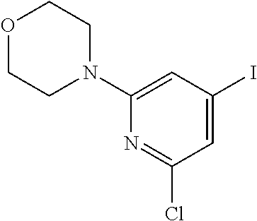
O1CCN(C2=CC(I)=CC(Cl)=N2)CC1
